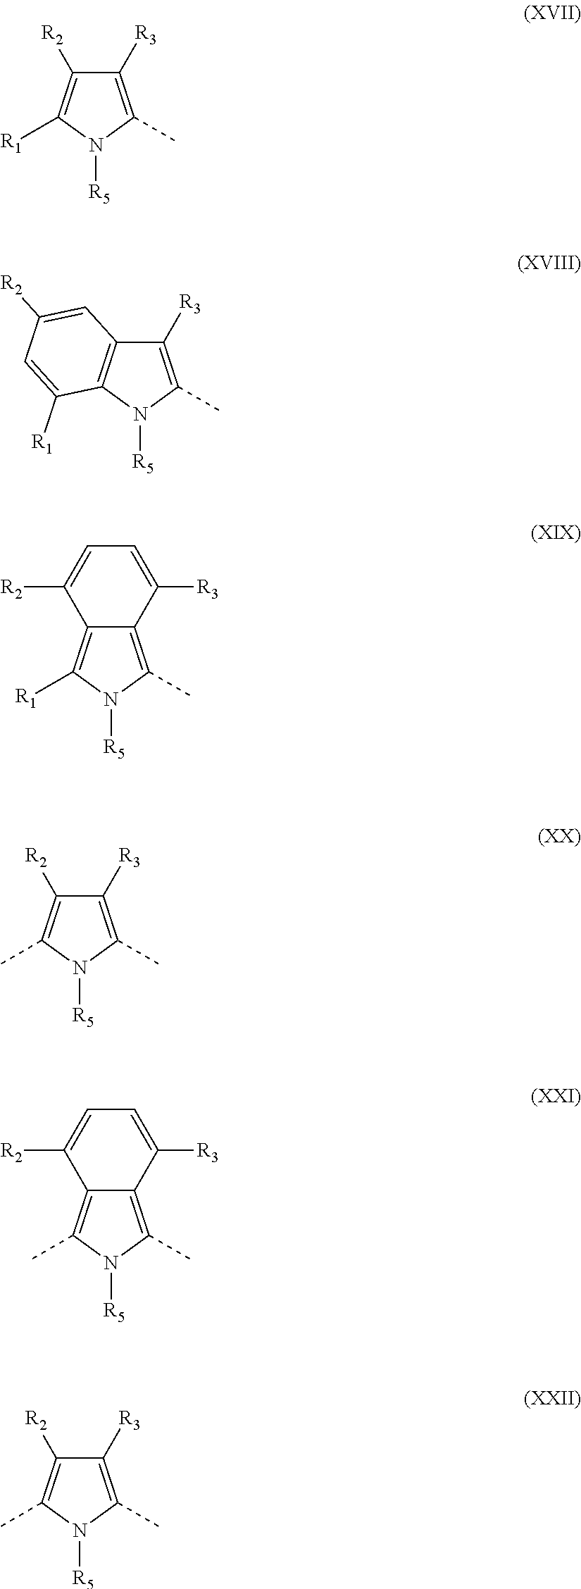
C1([R3])=C(C)N([R5])C([R1])=C1[R2].C1([R3])=C(C)N([R5])C2=C1C=C([R2])C=C2[R1].C12=C(C)N([R5])C([R1])=C1C([R2])=CC=C2[R3].C1([R3])=C(C)N([R5])C(C)=C1[R2].C12=C(C)N([R5])C(C)=C1C([R2])=CC=C2[R3].C1([R3])=C(C)N([R5])C(C)=C1[R2]
